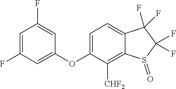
C1(F)=CC(F)=CC(OC2=CC=C3C(=C2[CHF2])S(=O)C(F)(F)C3(F)F)=C1
